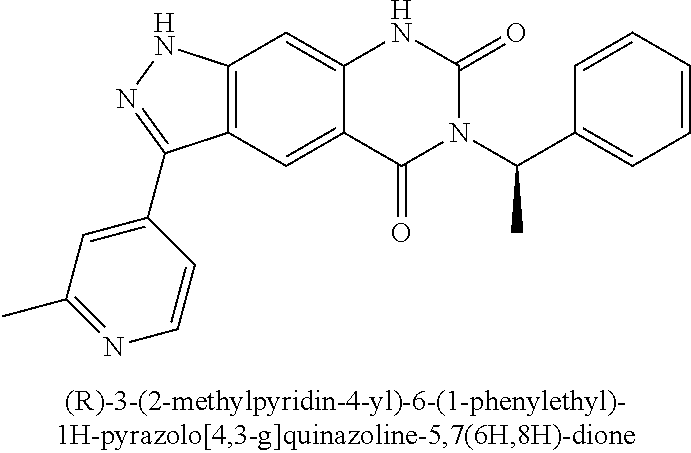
C12=C(C=C3C(=C1)NC(=O)N(C(C1=CC=CC=C1)C)C3=O)C(C1=CC(C)=NC=C1)=NN2
